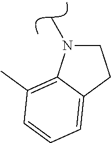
C1CC2=CC=CC(C)=C2N1C
